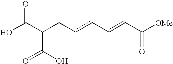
OC(C(CC=CC=CC([OMe])=O)C(O)=O)=O
